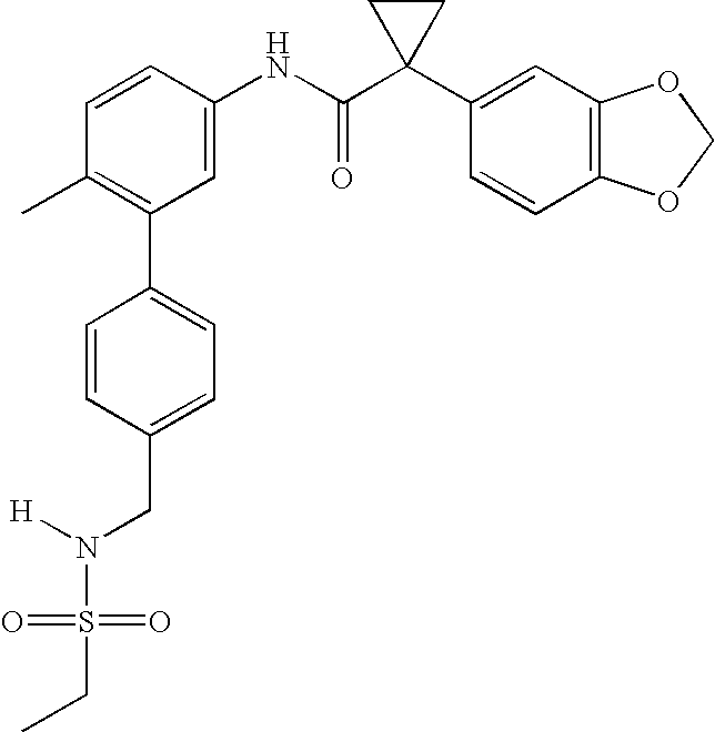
C1=CC(NC(C2(C3=CC4=C(C=C3)OCO4)CC2)=O)=CC(C2=CC=C(CN(S(=O)(=O)CC)[H])C=C2)=C1C
